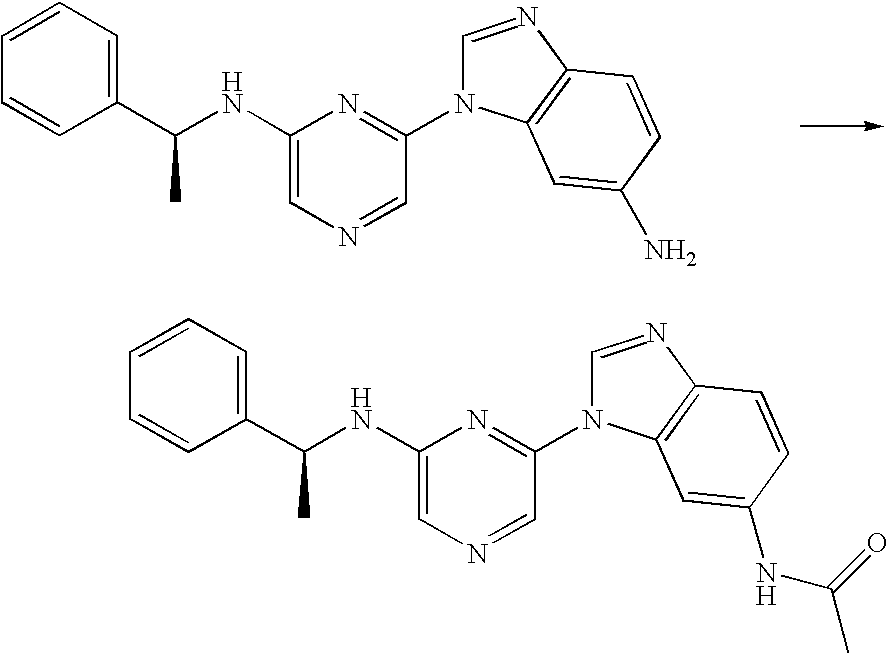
C1(C(NC2=CN=CC(N3C=NC4=C3C=C(NC(C)=O)C=C4)=N2)C)=CC=CC=C1.C1(C(NC2=CN=CC(N3C=NC4=C3C=C(N)C=C4)=N2)C)=CC=CC=C1
